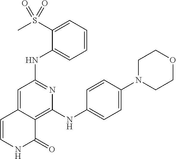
N(C1=NC(NC2=CC=C(N3CCOCC3)C=C2)=C2C(=C1)C=CNC2=O)C1=CC=CC=C1S(C)(=O)=O
